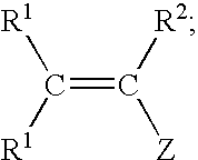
C(=C([R2])[Z])([R1])[R1]
